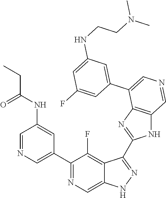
C1(C2=CN=CC(NC(CC)=O)=C2)=NC=C2C(=C1F)C(C1=NC3=C(N1)C=NC=C3C1=CC(NCCN(C)C)=CC(F)=C1)=NN2
